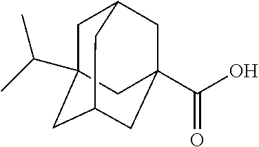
C1C2(C(C)C)CC3CC(C(O)=O)(CC1C3)C2
